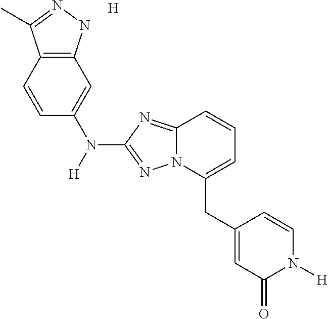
[H]N(C1=CC2=C(C=C1)C(C)=NN2)C1=NN2C(=N1)C=CC=C2CC1=CC(=O)N([H])C=C1.[H]
